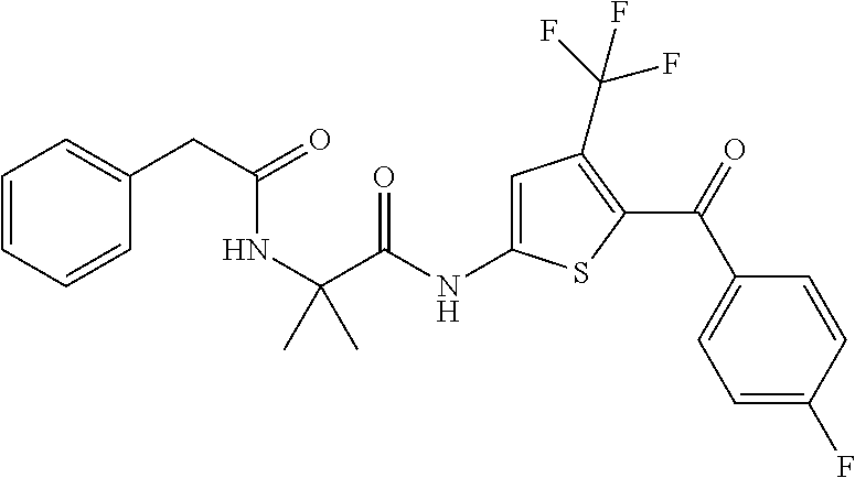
C1=CC=CC(CC(=O)NC(C)(C(NC2=CC(C(F)(F)F)=C(C(=O)C3=CC=C(F)C=C3)S2)=O)C)=C1
